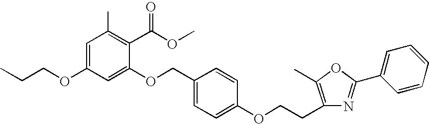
C1=C(OCCC)C=C(OCC2=CC=C(OCCC3=C(C)OC(C4=CC=CC=C4)=N3)C=C2)C(C(OC)=O)=C1C
